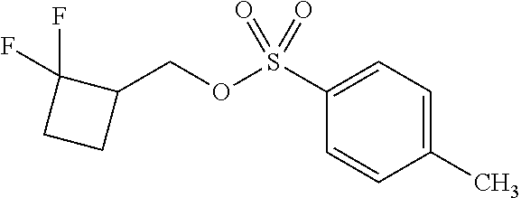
C1(C)=CC=C(S(OCC2C(F)(F)CC2)(=O)=O)C=C1
